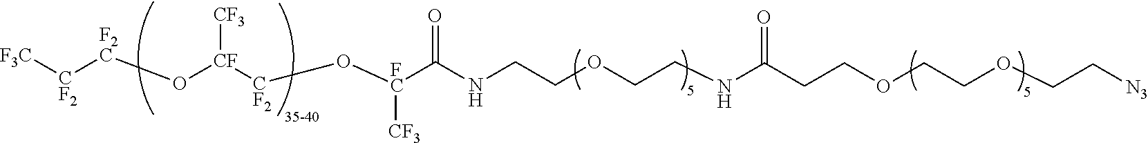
[CF2]([F2C]O[CF]([CF2]O[FC](C(NCCOCCNC(CCOCCOCC[N3])=O)=O)[CF3])[CF3])[F3C]
